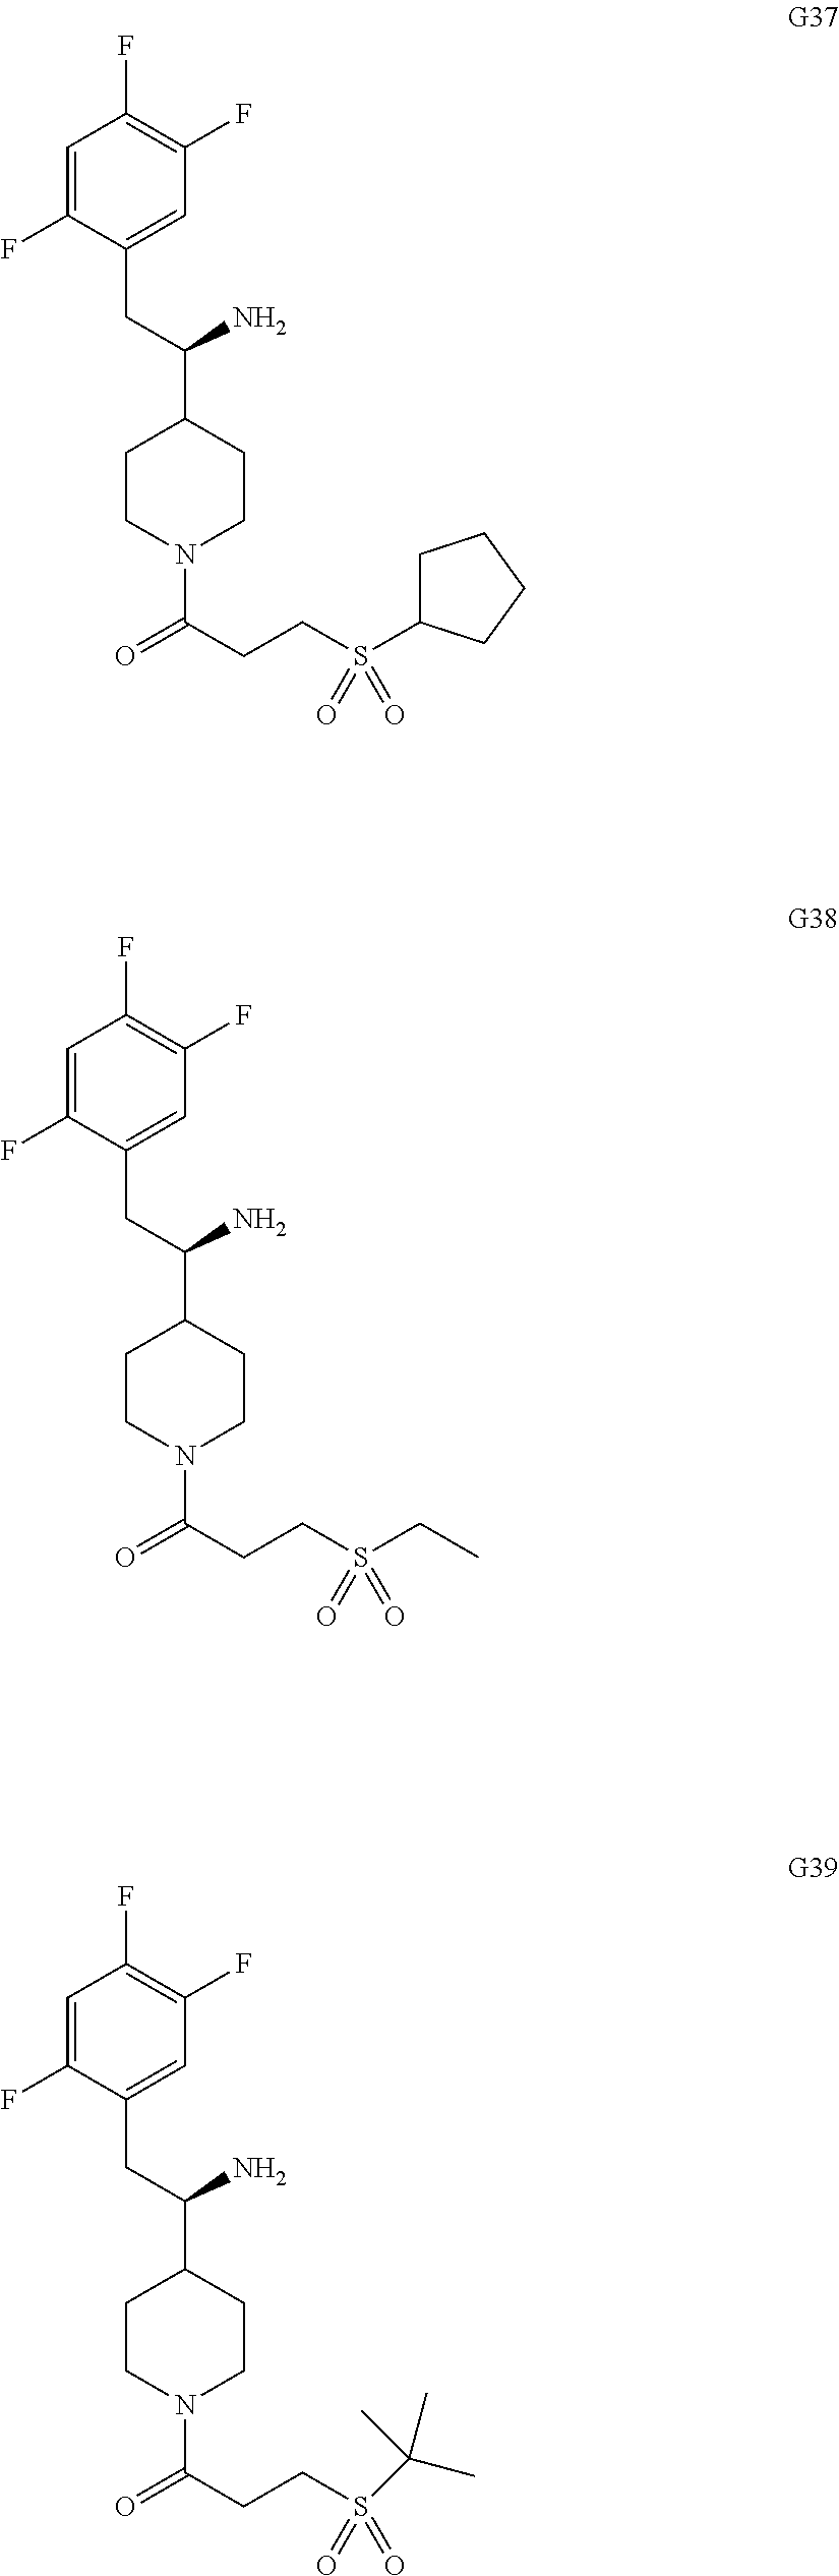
C1=C(F)C(CC(C2CCN(C(=O)CCS(C3CCCC3)(=O)=O)CC2)N)=CC(F)=C1F.C1=C(F)C(CC(C2CCN(C(=O)CCS(CC)(=O)=O)CC2)N)=CC(F)=C1F.C1=C(F)C(CC(C2CCN(C(=O)CCS(=O)(=O)C(C)(C)C)CC2)N)=CC(F)=C1F
